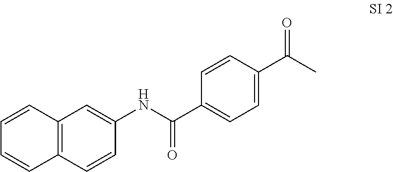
C12=C(C=CC(NC(C3=CC=C(C(C)=O)C=C3)=O)=C1)C=CC=C2
